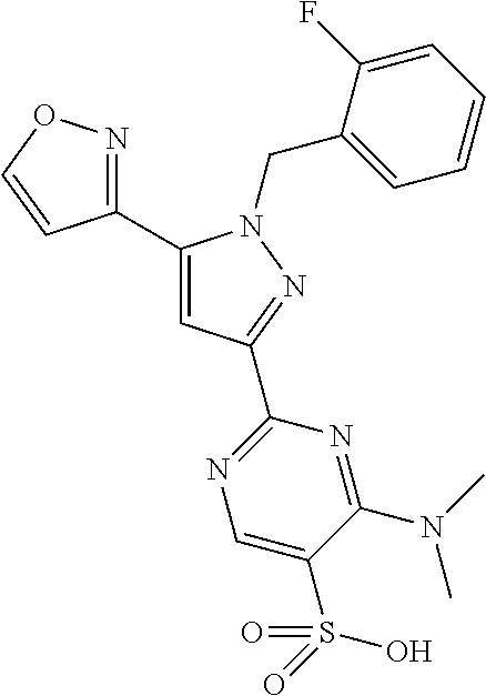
C1(C2=CC(C3=NC=C(S(=O)(O)=O)C(N(C)C)=N3)=NN2CC2=CC=CC=C2F)=NOC=C1
